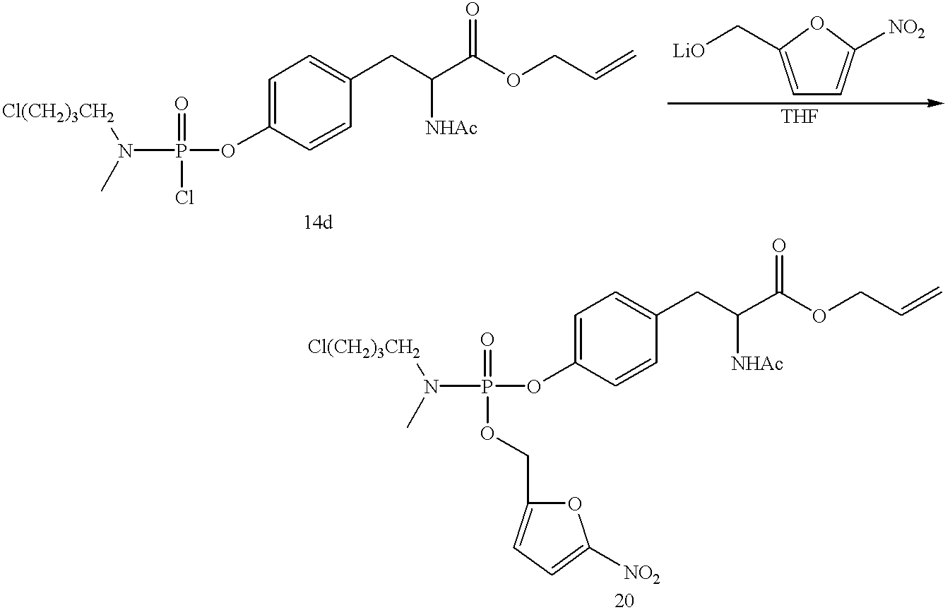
C1=C(OP(=O)(Cl)N([Cl(CH2)3CH2])C)C=CC(CC(C(OCC=C)=O)[NHAc])=C1.C1=C([NO2])OC(C[LiO])=C1.C1=C(OP(=O)(OCC2=CC=C([NO2])O2)N([Cl(CH2)3CH2])C)C=CC(CC(C(OCC=C)=O)[NHAc])=C1
